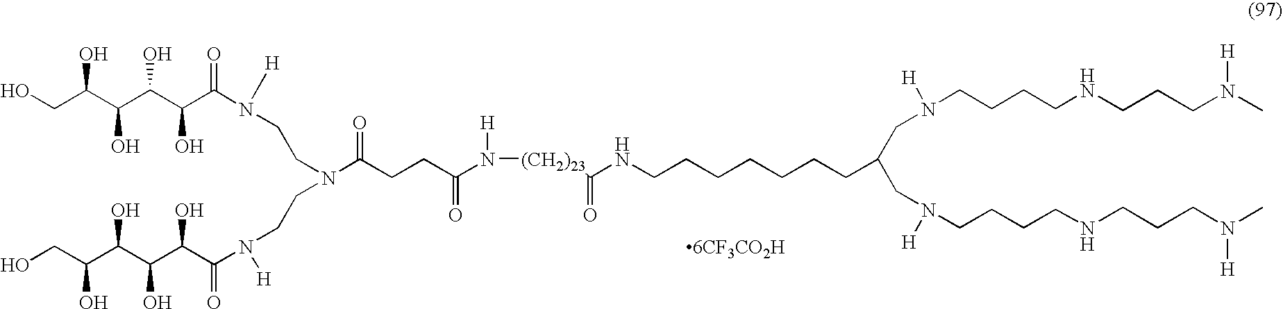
OCC(C(C(C(C(N([H])CCN(CCN(C(=O)C(C(C(C(CO)O)O)O)O)[H])C(CCC(N([H])[(CH2)23]C(NCCCCCCCC(CN([H])CCCCNCCCN(C)[H])CN([H])CCCCNCCCN(C)[H])=O)=O)=O)=O)O)O)O)O
